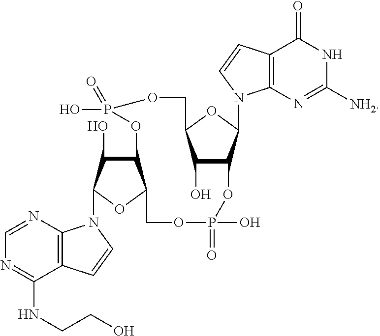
C12=C(N=CN=C1NCCO)N(C1C(O)C3C(O1)COP(=O)(O)OC1C(O)C(OC1N1C4=C(C(=O)NC([NH2])=N4)C=C1)COP(=O)(O)O3)C=C2
